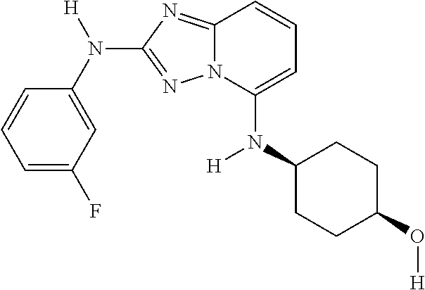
C1=CC=C(F)C=C1N([H])C1=NN2C(=N1)C=CC=C2N(C1CCC(O[H])CC1)[H]
